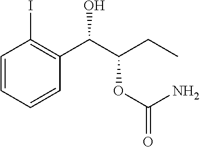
C1=CC=CC(C(C(CC)OC(=O)N)O)=C1I
